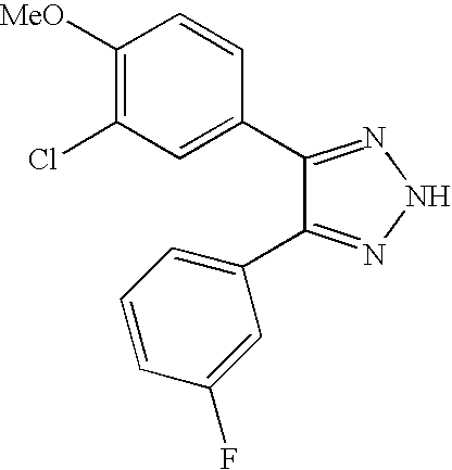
C1([MeO])=C(Cl)C=C(C2=NNN=C2C2=CC=CC(F)=C2)C=C1
